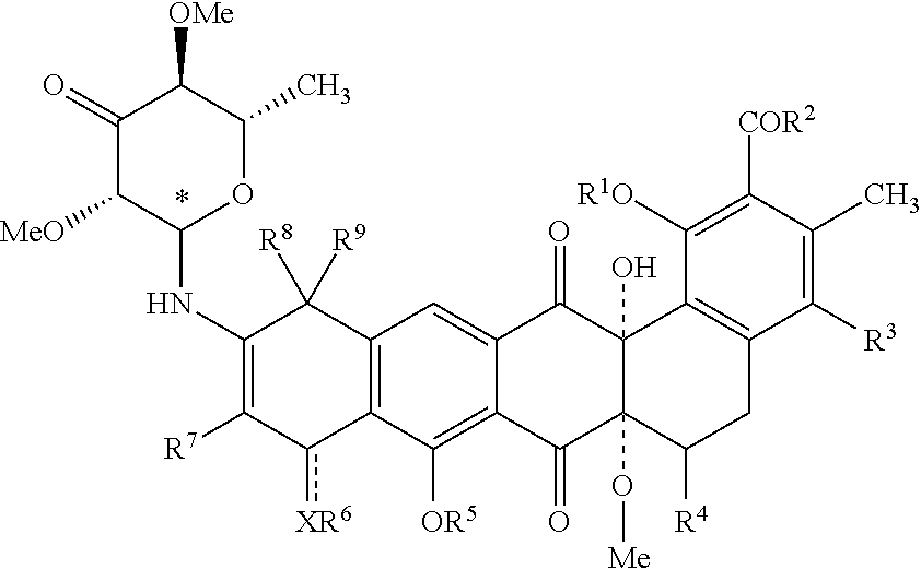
C1(NC2OC(C)C([OMe])C(=O)C2[MeO])=C([R7])c([XR6])C2=C(C1([R9])[R8])C=C1C(=C2[OR5])C(=O)C2(O[Me])C(O)(C1=O)C1=C(CC2[R4])C([R3])=C(C)C([COR2])=C1[R1O]
